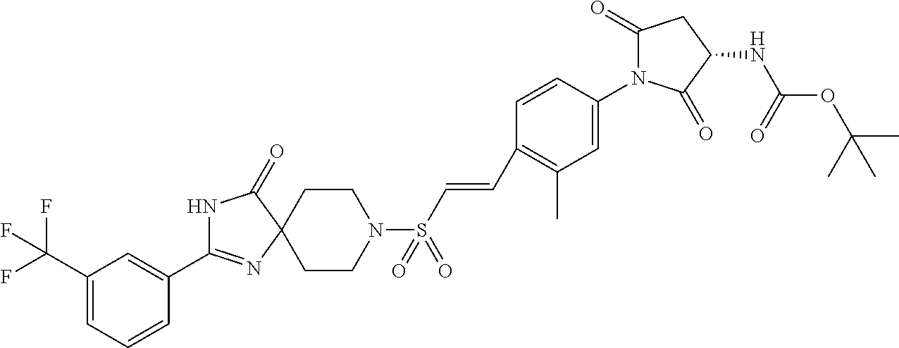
C1(C2=NC3(C(=O)N2)CCN(S(C=CC2=C(C)C=C(N4C(=O)CC(NC(OC(C)(C)C)=O)C4=O)C=C2)(=O)=O)CC3)=CC(C(F)(F)F)=CC=C1
